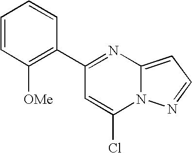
C1(C2=NC3=CC=NN3C(Cl)=C2)=C([OMe])C=CC=C1
